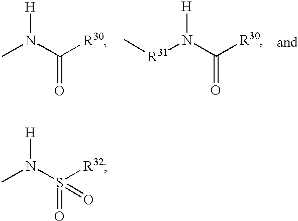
CN(C([R30])=O)[H].[R31](N(C([R30])=O)[H])C.CN(S([R32])(=O)=O)[H]
